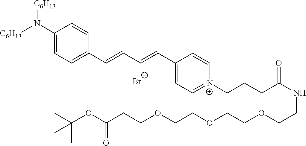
[Br-].[C6H13]N(C1=CC=C(C=CC=CC2=CC=[N+](CCCC(NCCOCCOCCOCCC(OC(C)(C)C)=O)=O)C=C2)C=C1)[C6H13]
